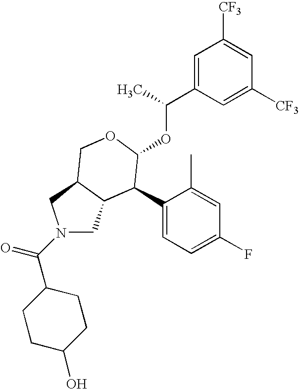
C1(C2C(OC(C3=CC([CF3])=CC([CF3])=C3)C)OCC3C2CN(C(C2CCC(O)CC2)=O)C3)=CC=C(F)C=C1C
